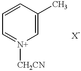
C1=CC=[N+]([CH2CN])C=C1C
